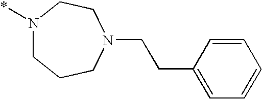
N1(*)CCCN(CCC2=CC=CC=C2)CC1
